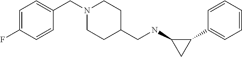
C1(C2=CC=CC=C2)C(NCC2CCN(CC3=CC=C(F)C=C3)CC2)C1
